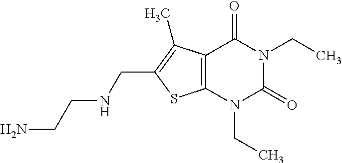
C12=C(N(CC)C(=O)N(CC)C1=O)SC(CNCCN)=C2C
